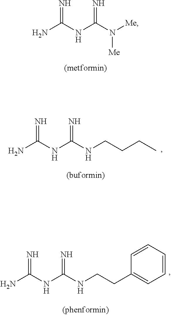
NC(NC(N([Me])[Me])=N)=N.NC(NC(NCCCC)=N)=N.NC(NC(NCCC1=CC=CC=C1)=N)=N
